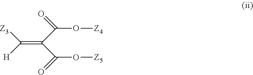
C(=C(C(O[Z4])=O)C(O[Z5])=O)([H])[Z3]
